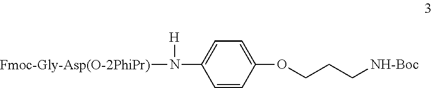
[Fmoc-Gly-Asp(O-2PhiPr)]N([H])C1=CC=C(OCCC[NH-Boc])C=C1
